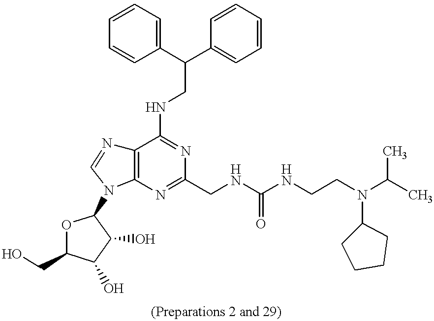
C1(C(C2=CC=CC=C2)CNC2=NC(CNC(NCCN(C(C)C)C3CCCC3)=O)=NC3=C2N=CN3C2OC(CO)C(O)C2O)=CC=CC=C1
